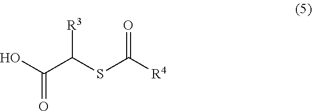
OC(C(SC([R4])=O)[R3])=O
